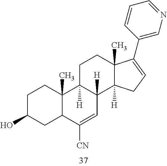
C1C(O)CC2C(C)(C1)C1([H])C([H])(C3([H])C(C)(CC1)C(C1=CN=CC=C1)=CC3)C=C2[CN]
